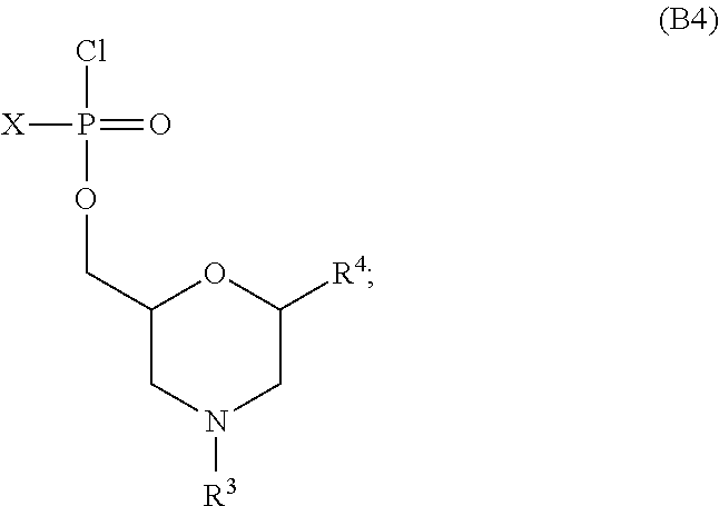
C1(COP(Cl)(=O)[X])CN([R3])CC([R4])O1
